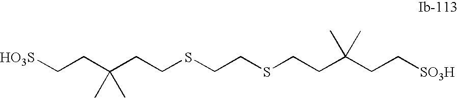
[SO3H]CCC(CCSCCSCCC(CC[SO3H])(C)C)(C)C
